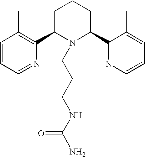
C1=CC=NC(C2N(CCCNC(N)=O)C(C3=NC=CC=C3C)CCC2)=C1C
